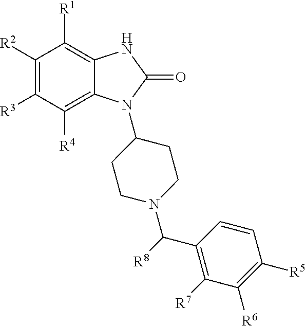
C1([R2])=C([R3])C([R4])=C2C(=C1[R1])NC(=O)N2C1CCN(C([R8])C2=C([R7])C([R6])=C([R5])C=C2)CC1
